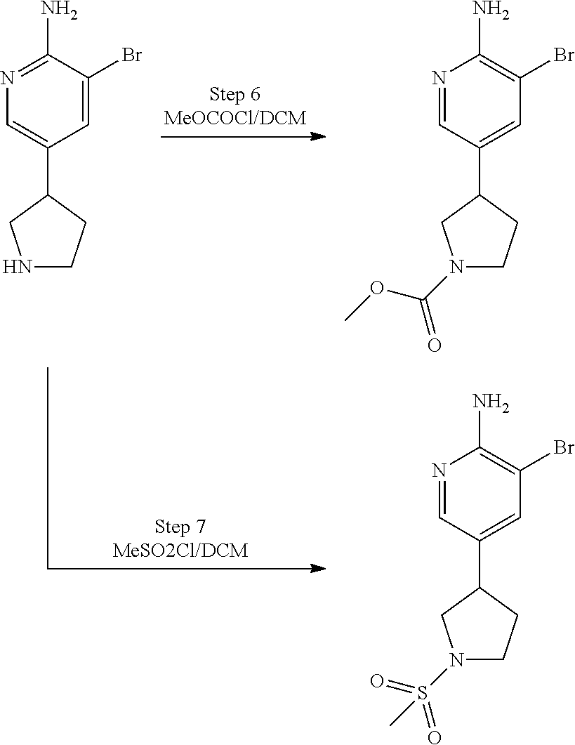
C1(Br)=C(N)N=CC(C2CCN(C(=O)OC)C2)=C1.C1(Br)=CC(C2CCNC2)=CN=C1N.C1(Br)=C(N)N=CC(C2CCN(S(=O)(=O)C)C2)=C1
